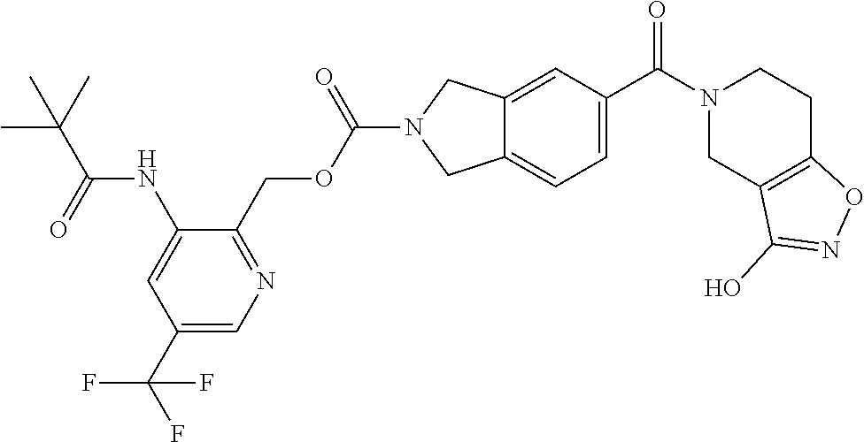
C12=CC(C(N3CC4=C(CC3)ON=C4O)=O)=CC=C1CN(C(OCC1=NC=C(C(F)(F)F)C=C1NC(C(C)(C)C)=O)=O)C2
